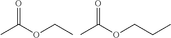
CC(OCC)=O.CC(OCCC)=O
